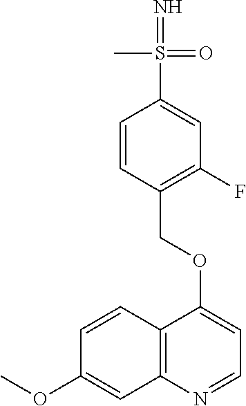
C1=CC2=C(C=C1OC)N=CC=C2OCC1=C(F)C=C(S(=N)(=O)C)C=C1
